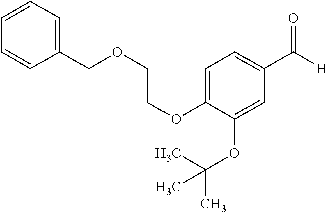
C1(COCCOC2=CC=C(C([H])=O)C=C2OC(C)(C)C)=CC=CC=C1
